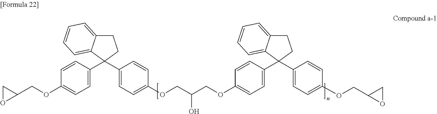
C12=CC=CC=C1C(C1=CC=C(OCC3CO3)C=C1)(C1=CC=C(OCC(COC3=CC=C(C4(C5=CC=C(OCC6OC6)C=C5)CCC5=CC=CC=C45)C=C3)O)C=C1)CC2
